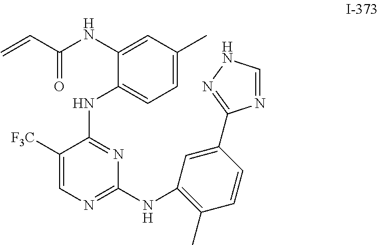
C=CC(NC1=CC(C)=CC=C1NC1=NC(NC2=C(C)C=CC(C3=NNC=N3)=C2)=NC=C1[F3C])=O
